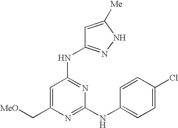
N(C1=NC(NC2=CC=C(Cl)C=C2)=NC(C[MeO])=C1)C1=NNC([Me])=C1
